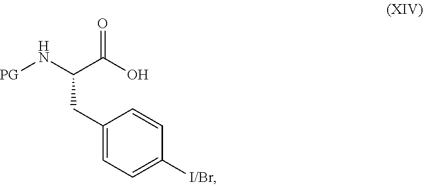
C1(CC(C(O)=O)N[PG])=CC=C([I/Br])C=C1
